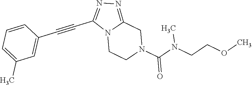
N12CCN(C(N(CCOC)C)=O)CC1=NN=C2C#CC1=CC(C)=CC=C1
